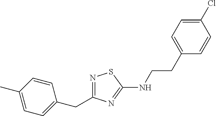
N1=C(CC2=CC=C(C)C=C2)N=C(NCCC2=CC=C(Cl)C=C2)S1
